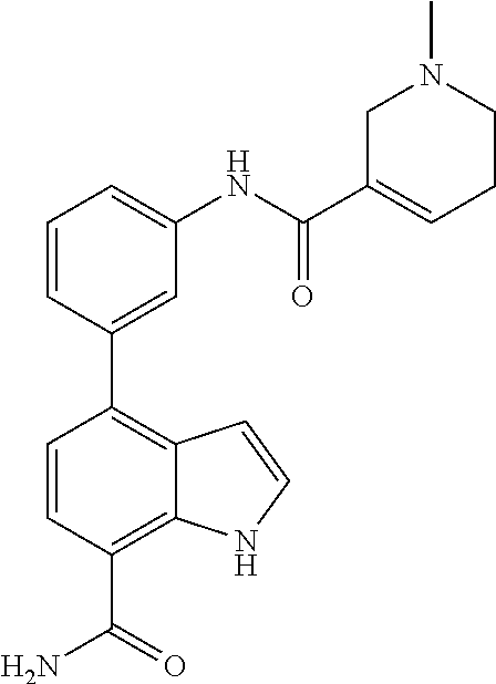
C1(C2=CC(NC(C3=CCCN(C)C3)=O)=CC=C2)=C2C(=C(C(N)=O)C=C1)NC=C2
